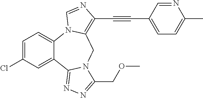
C1=C(Cl)C=C2C(=C1)N1C(=C(C#CC3=CC=C(C)N=C3)N=C1)CN1C2=NN=C1COC
